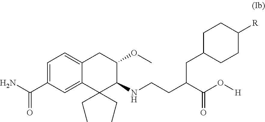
C1=C(C(N)=O)C=C2C(=C1)CC(OC)C(NCCC(CC1CCC([R])CC1)C(O[H])=O)C2(CC)CC
